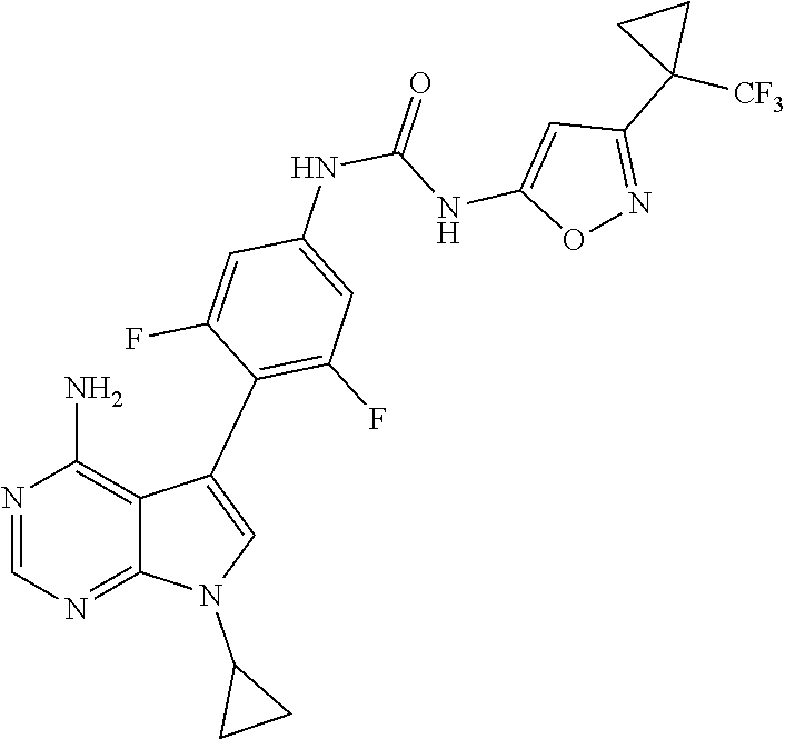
C1=NC(N)=C2C(=N1)N(C1CC1)C=C2C1=C(F)C=C(NC(=O)NC2=CC(C3([CF3])CC3)=NO2)C=C1F
